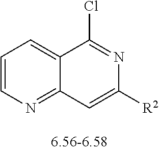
C1=CN=C2C(=C1)C(Cl)=NC([R2])=C2
